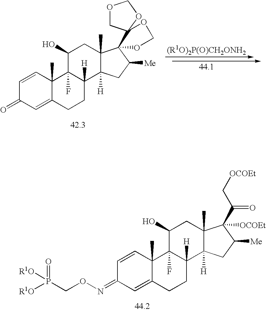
C1=CC2(C)C(=CC1=O)CCC1([H])C2(F)C(O)CC2(C)C1([H])CC([Me])C21OCOC12COCO2.C1=CC2(C)C(=CC1=NOCP([R1O])(=O)[R1O])CCC1([H])C2(F)C(O)CC2(C)C1([H])CC([Me])C2([OCOEt])C(C[OCOEt])=O
